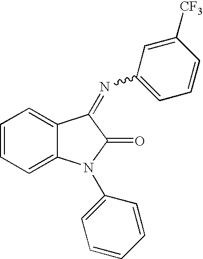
C1=CC=C2C(=C1)C(=NC1=CC=CC([CF3])=C1)C(=O)N2C1=CC=CC=C1
